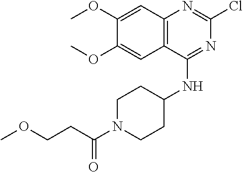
C12=C(C(NC3CCN(C(CCOC)=O)CC3)=NC(Cl)=N1)C=C(OC)C(OC)=C2
